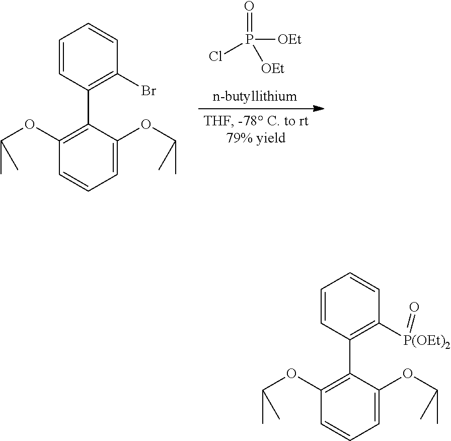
O=P(Cl)([OEt])[OEt].C1=CC(C2=C(OC(C)C)C=CC=C2OC(C)C)=C(Br)C=C1.C1=CC(C2=C(OC(C)C)C=CC=C2OC(C)C)=C([P(OEt)2]=O)C=C1
